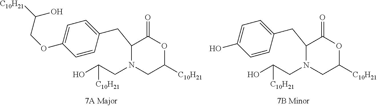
C1(CC2=CC=C(OCC([C10H21])O)C=C2)N(CC(O)[C10H21])CC([C10H21])OC1=O.C1(CC2=CC=C(O)C=C2)N(CC(O)[C10H21])CC([C10H21])OC1=O
